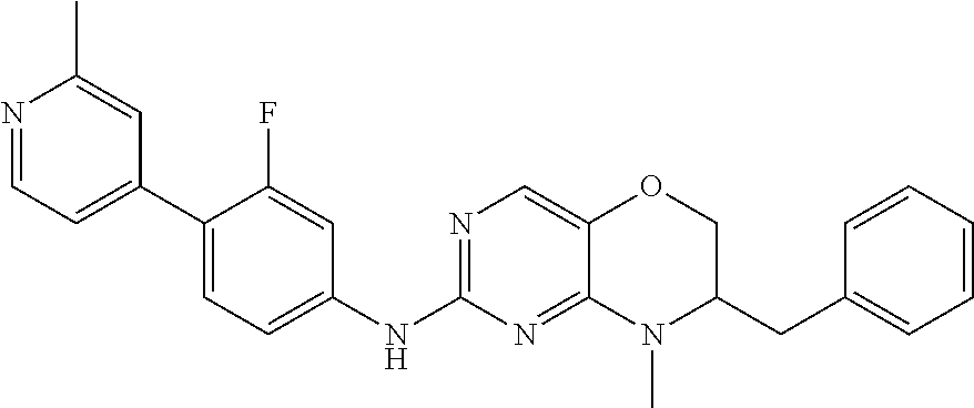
C1(C2=CC=C(NC3=NC=C4C(=N3)N(C)C(CC3=CC=CC=C3)CO4)C=C2F)=CC=NC(C)=C1
